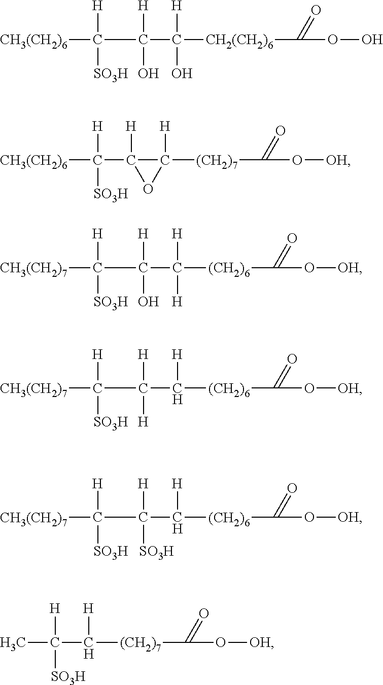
[CH3(CH2)6]C([H])([SO3H])C([H])(O)C([CH2(CH2)6]C(OO)=O)([H])O.[CH3(CH2)7]C([H])([SO3H])C([H])(O)C([(CH2)6]C(=O)O[OH])([H])[H].[CH3(CH2)6]C([H])([SO3H])C1([H])OC1([(CH2)7]C(=O)O[OH])[H].[CH3(CH2)7]C([H])([SO3H])C([H])([H])C([(CH2)6]C(=O)O[OH])[H].CC([H])([SO3H])C([(CH2)7]C(=O)O[OH])[H].[CH3(CH2)7]C([H])([SO3H])C([H])([SO3H])C([(CH2)6]C(=O)O[OH])[H]
